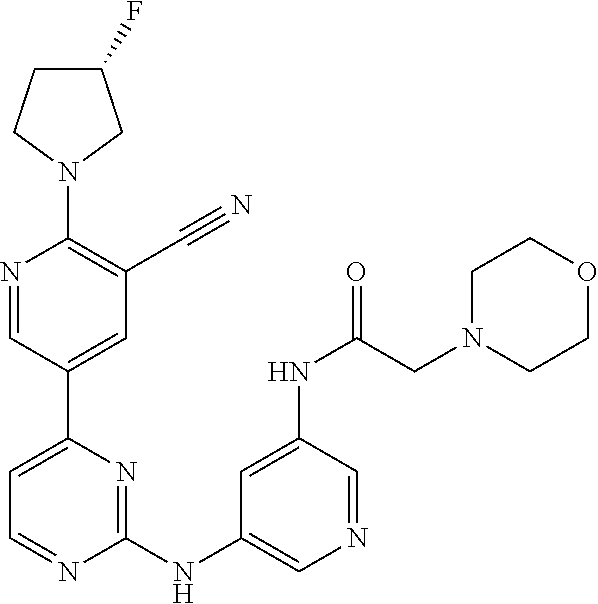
C1(F)CCN(C2=C(C#N)C=C(C3=CC=NC(NC4=CN=CC(NC(CN5CCOCC5)=O)=C4)=N3)C=N2)C1
